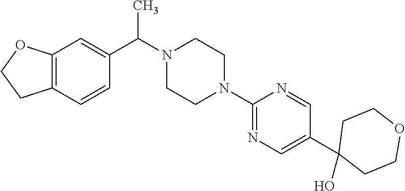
C12=C(C=CC(C(N3CCN(C4=NC=C(C5(O)CCOCC5)C=N4)CC3)C)=C1)CCO2
